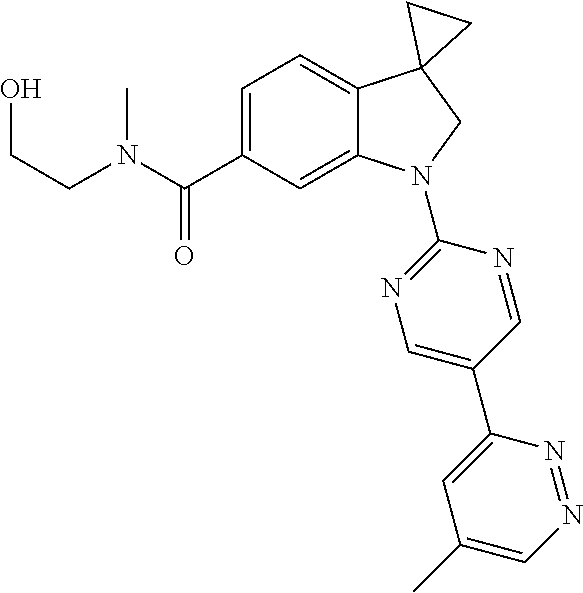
N(C(C1=CC=C2C(=C1)N(C1=NC=C(C3=CC(C)=CN=N3)C=N1)CC21CC1)=O)(CCO)C
